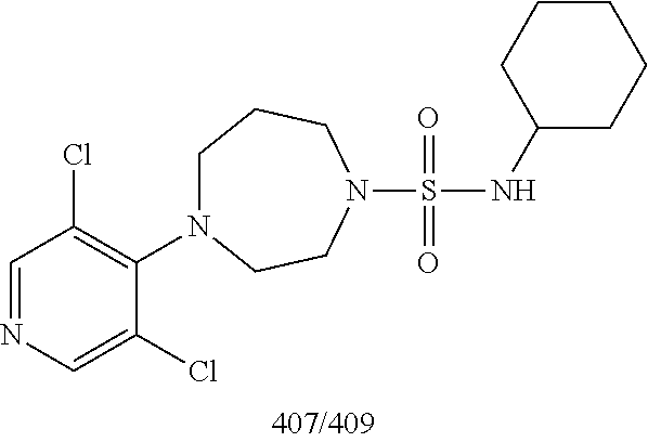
N(S(=O)(=O)N1CCN(C2=C(Cl)C=NC=C2Cl)CCC1)C1CCCCC1
